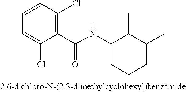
C1=CC=C(Cl)C(C(NC2CCCC(C)C2C)=O)=C1Cl
